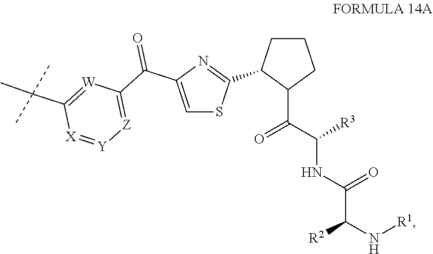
C1CCC(C(C(NC(C(N[R1])[R2])=O)[R3])=O)C1C1=NC(C(C2=[Z][Y]=[X]C(C(C)(C)C)=[W]2)=O)=CS1
